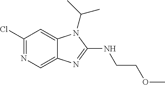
C1(Cl)=NC=C2C(=C1)N(C(C)C)C(NCCOC)=N2
